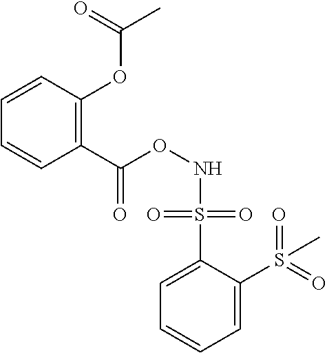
C1=C(S(=O)(=O)NOC(C2=C(OC(C)=O)C=CC=C2)=O)C(S(=O)(=O)C)=CC=C1
